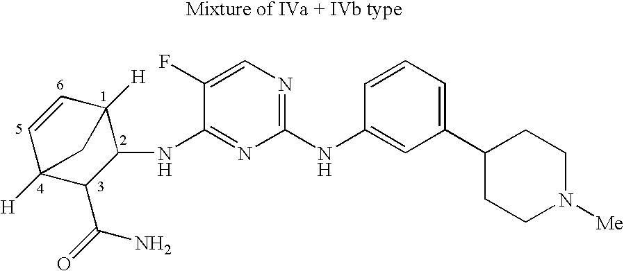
C1=CC2([H])C(NC3=NC(NC4=CC(C5CCN([Me])CC5)=CC=C4)=NC=C3F)C(C(=O)N)C1([H])C2
